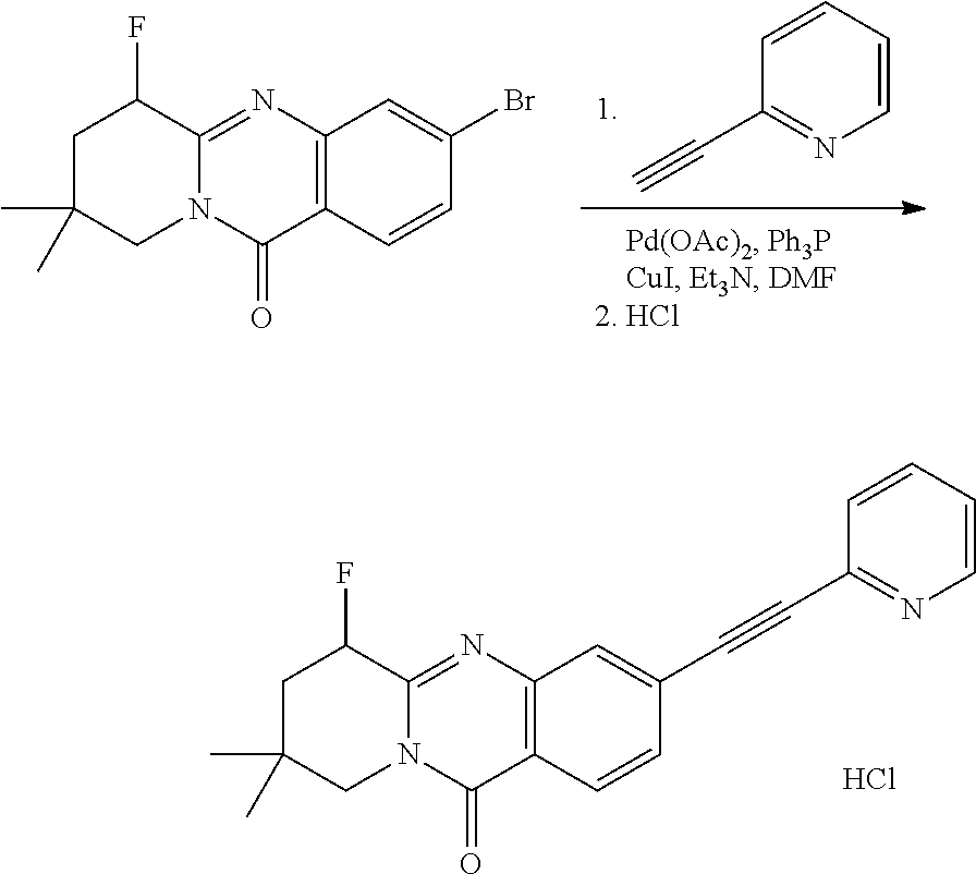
C12=C(N=C3N(C1=O)CC(C)(C)CC3F)C=C(C#CC1=NC=CC=C1)C=C2.Cl.C1(C#C)=NC=CC=C1.C12=C(N=C3N(C1=O)CC(C)(C)CC3F)C=C(Br)C=C2
